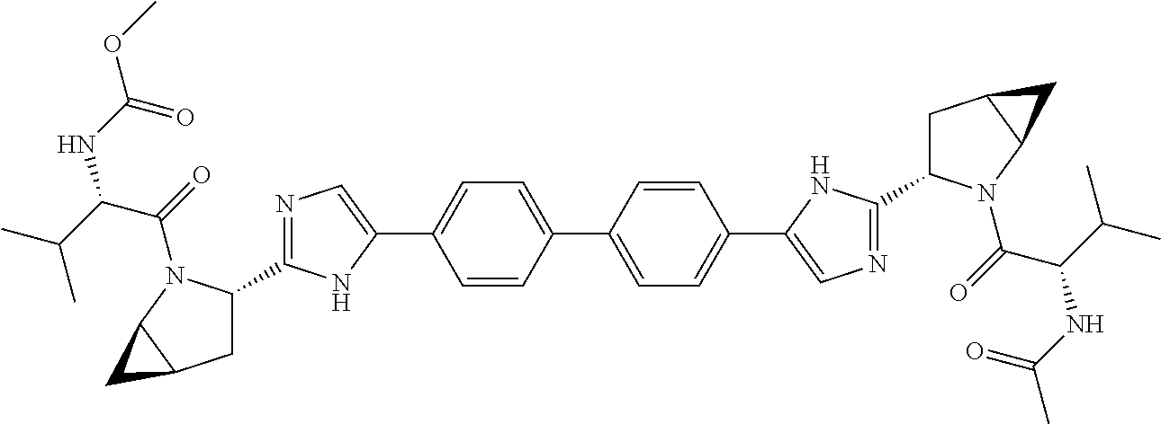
C1=CC(C2=CC=C(C3=CN=C(C4CC5C(C5)N4C(=O)C(C(C)C)NC(C)=O)N3)C=C2)=CC=C1C1=CN=C(C2CC3C(C3)N2C(=O)C(C(C)C)NC(OC)=O)N1
